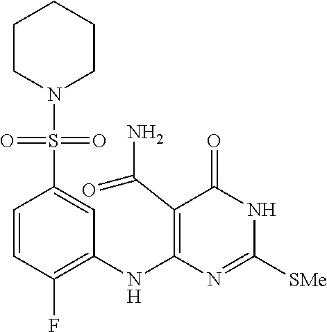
C1=CC(F)=C(NC2=C(C(N)=O)C(=O)NC([SMe])=N2)C=C1S(=O)(=O)N1CCCCC1
